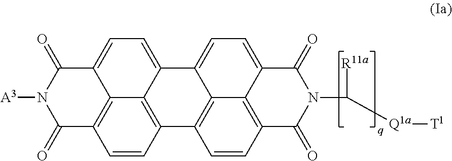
C12=CC=C3C4=C(C=CC(=C14)C(=O)N([A3])C2=O)C1=C2C3=CC=C3C2=C(C=C1)C(=O)N(C([Q1a][T1])[R11a])C3=O
